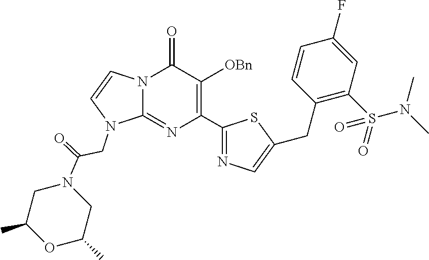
N12C(=NC(C3=NC=C(CC4=C(S(N(C)C)(=O)=O)C=C(F)C=C4)S3)=C([OBn])C1=O)N(CC(N1CC(C)OC(C)C1)=O)C=C2
